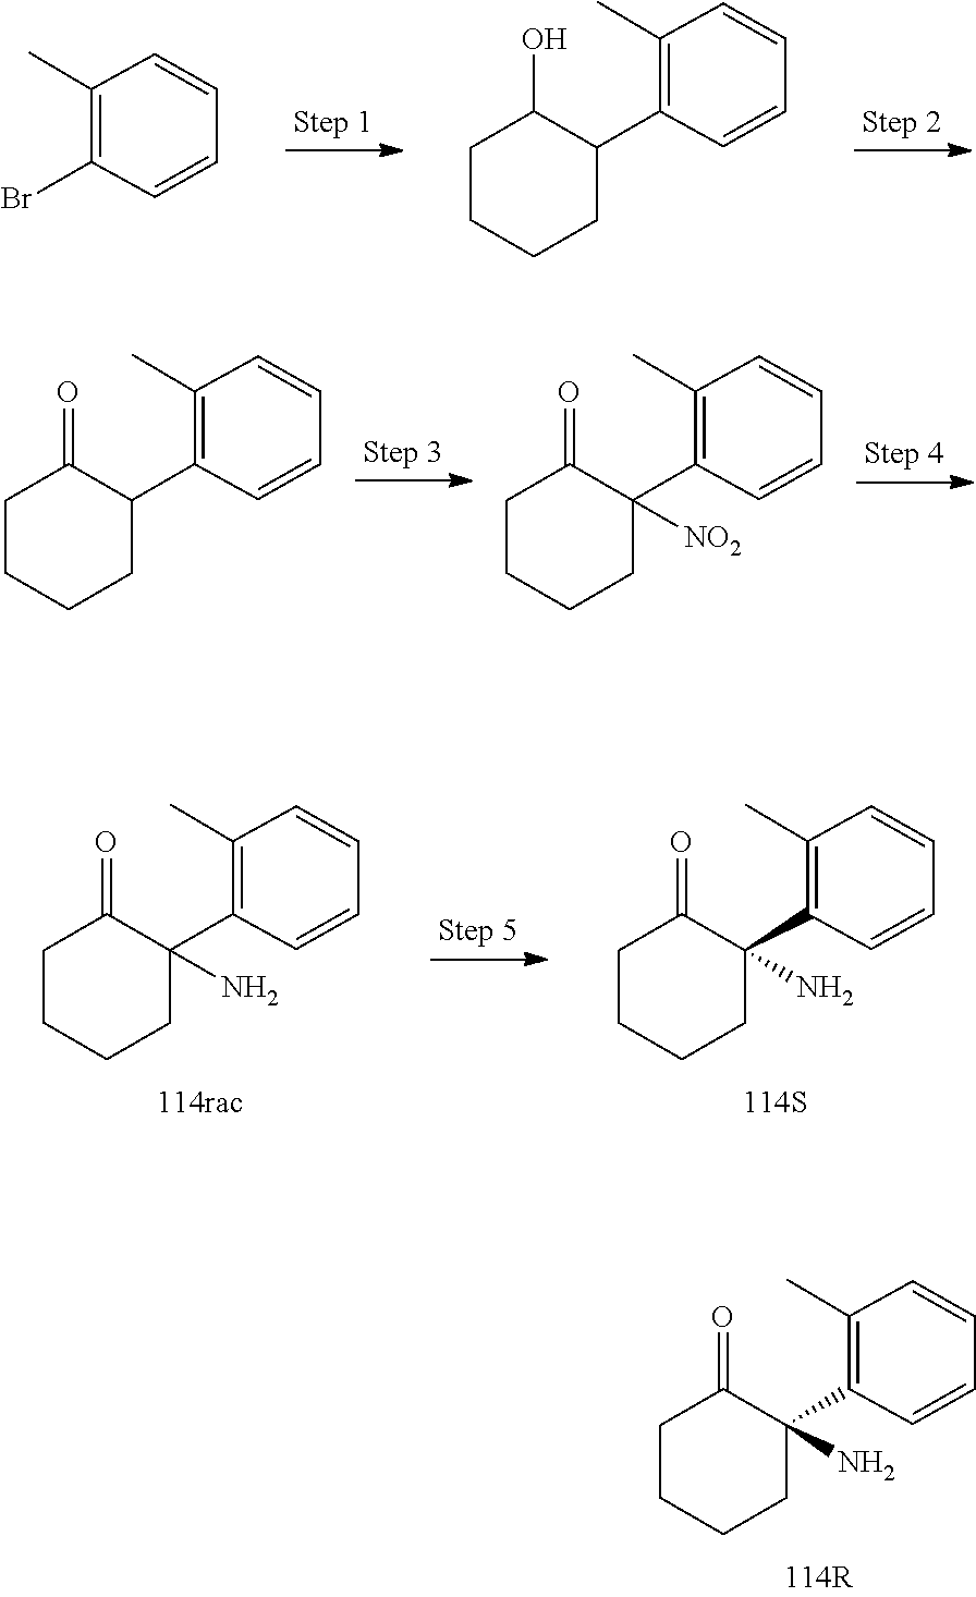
C1=CC=CC(C)=C1C1(N)CCCCC1=O.C1=CC=CC(C)=C1Br.C1=CC=CC(C)=C1C1CCCCC1O.C1=CC=CC(C)=C1C1CCCCC1=O.C1=CC=CC(C)=C1C1([NO2])CCCCC1=O.C1=CC=CC(C)=C1C1(N)CCCCC1=O.C1=CC=CC(C)=C1C1(N)CCCCC1=O
